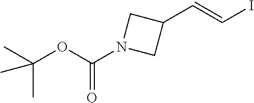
C(=CC1CN(C(OC(C)(C)C)=O)C1)I
